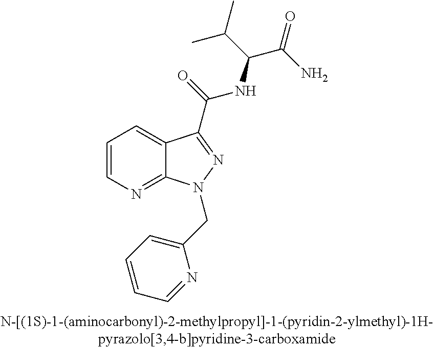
C1=CN=C2C(=C1)C(C(NC(C(C)C)C(=O)N)=O)=NN2CC1=CC=CC=N1
